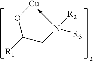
[Cu]1-N([R3])([R2])CC([R1])O1
